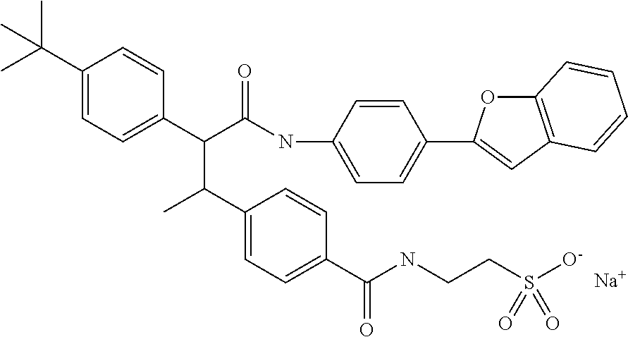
[Na].C1=C(C(C)(C)C)C=CC(C(C(NC2=CC=C(C3=CC4=C(O3)C=CC=C4)C=C2)=O)C(C2=CC=C(C(NCCS([O-])(=O)=O)=O)C=C2)C)=C1
